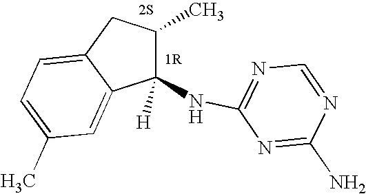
C1(NC2=NC=NC(N)=N2)([H])C(C)CC2=CC=C(C)C=C12.[2S]
